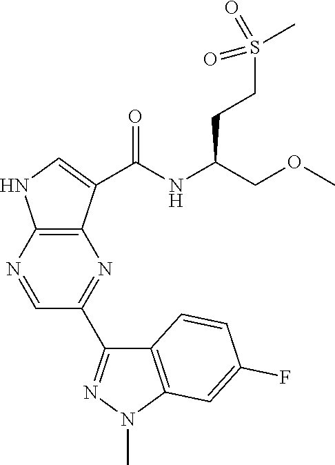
N1=C(C2=NN(C)C3=C2C=CC(F)=C3)C=NC2=C1C(C(NC(COC)CCS(C)(=O)=O)=O)=CN2
